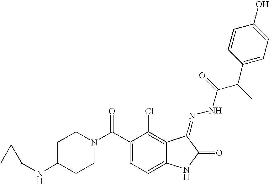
C1(C(N2CCC(NC3CC3)CC2)=O)=CC=C2C(=C1Cl)C(=NNC(C(C1=CC=C(O)C=C1)C)=O)C(=O)N2
